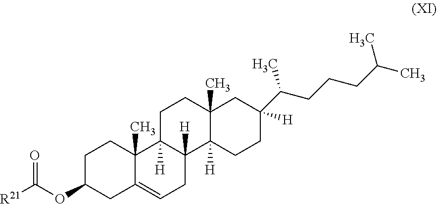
O=C([R21])OC1CC2=CCC3([H])C([H])(C2(C)CC1)CCC1(C)CC(C(CCCC(C)C)C)([H])CCC13[H]
